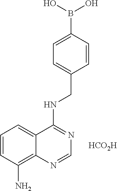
C1=CC(N)=C2C(=C1)C(NCC1=CC=C(B(O)O)C=C1)=NC=N2.[HCO2H]
